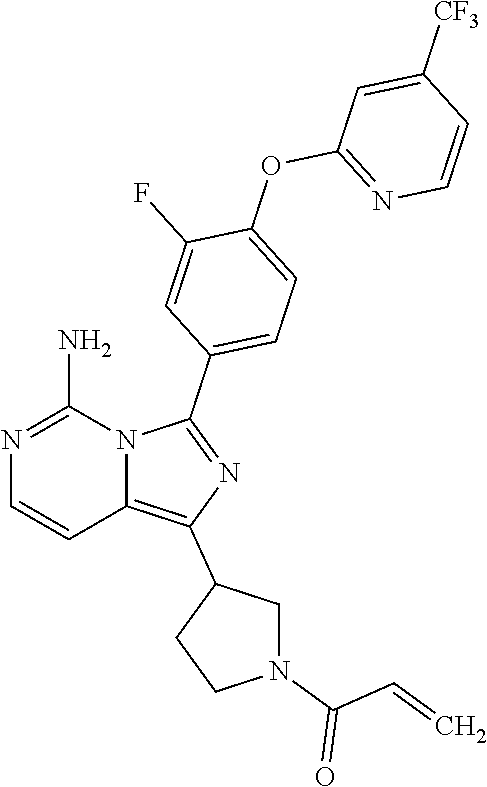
N1=C(N)N2C(=C(C3CN(C(C=C)=O)CC3)N=C2C2=CC=C(OC3=NC=CC([CF3])=C3)C(F)=C2)C=C1
